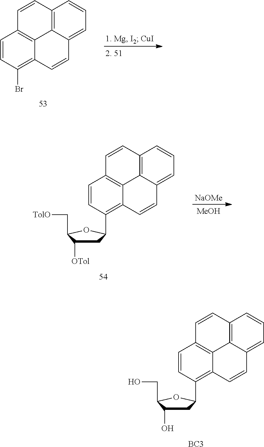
C1=CC(Br)=C2C3=C1C=CC1=C3C(=CC=C1)C=C2.[MeOH].[NaOMe].C1C([OTol])C(C[TolO])OC1C1=C2C3=C(C=C1)C=CC1=C3C(=CC=C1)C=C2.C1C(O)C(CO)OC1C1=C2C3=C(C=C1)C=CC1=C3C(=CC=C1)C=C2.[BC3]
